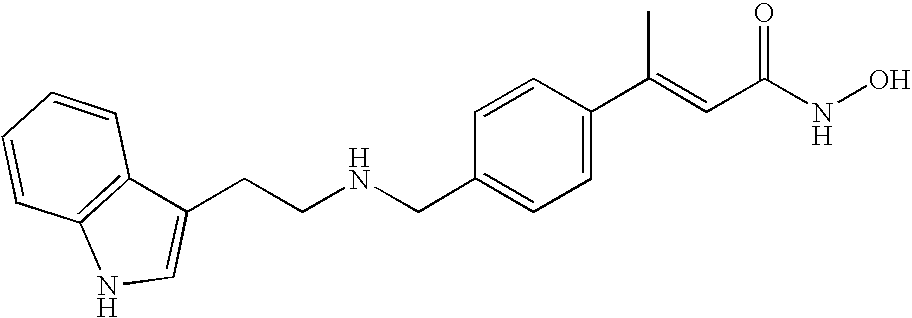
C(NCC1=CC=C(C(=CC(NO)=O)C)C=C1)CC1=CNC2=C1C=CC=C2
